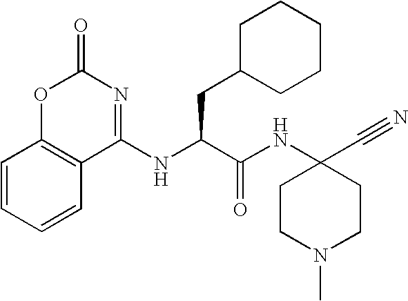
N(C(C(NC1(C#N)CCN(C)CC1)=O)CC1CCCCC1)C1=NC(=O)OC2=C1C=CC=C2
